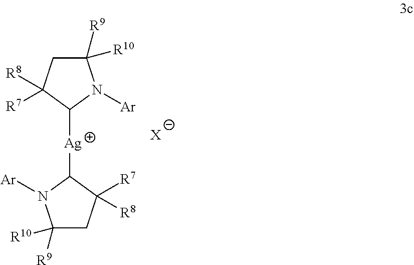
C1([Ag]C2N([Ar])C([R10])([R9])CC2([R7])[R8])N([Ar])C([R9])([R10])CC1([R7])[R8].[X]
